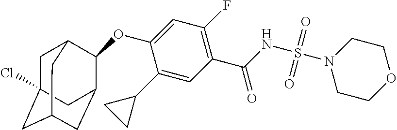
C1C2(Cl)CC3CC(C2)C(OC2=CC(F)=C(C(=O)NS(N4CCOCC4)(=O)=O)C=C2C2CC2)C1C3
